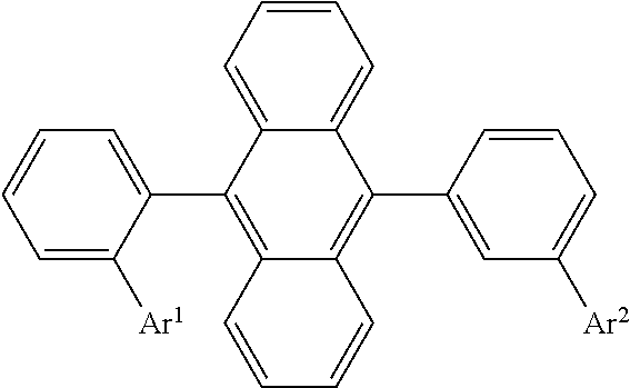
C1=C([Ar1])C(C2=C3C(=C(C4=CC([Ar2])=CC=C4)C4=CC=CC=C24)C=CC=C3)=CC=C1
